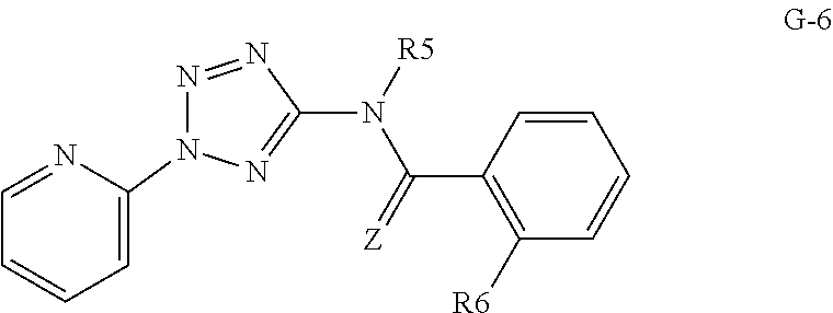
N1=NC(N([R5])C(C2=C([R6])C=CC=C2)=[Z])=NN1C1=CC=CC=N1
